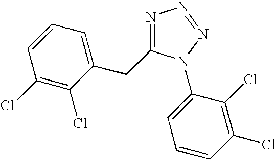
N1=C(CC2=CC=CC(Cl)=C2Cl)N(C2=CC=CC(Cl)=C2Cl)N=N1
